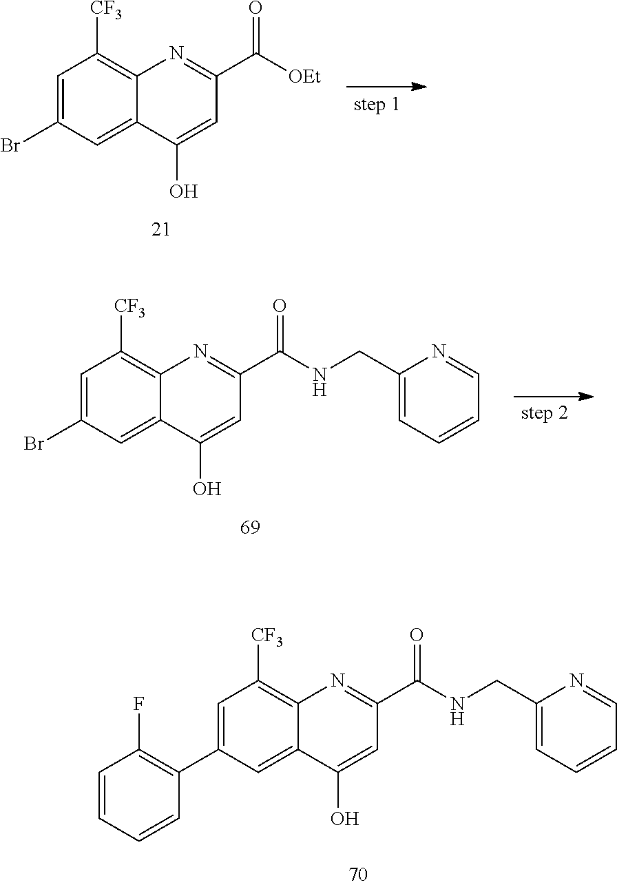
C1=C(Br)C=C2C(=C1[CF3])N=C(C(=O)[OEt])C=C2O.C1=C(C2=C(F)C=CC=C2)C=C2C(=C1[CF3])N=C(C(=O)NCC1=CC=CC=N1)C=C2O.C1=C(Br)C=C2C(=C1[CF3])N=C(C(=O)NCC1=CC=CC=N1)C=C2O
